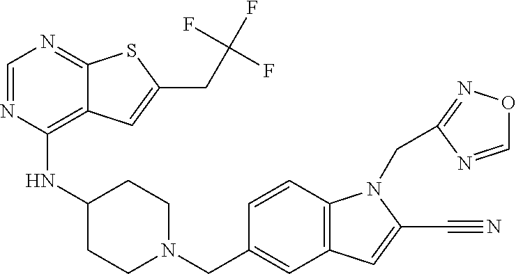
C1=NC(NC2CCN(CC3=CC4=C(C=C3)N(CC3=NOC=N3)C(C#N)=C4)CC2)=C2C(=N1)SC(CC(F)(F)F)=C2
